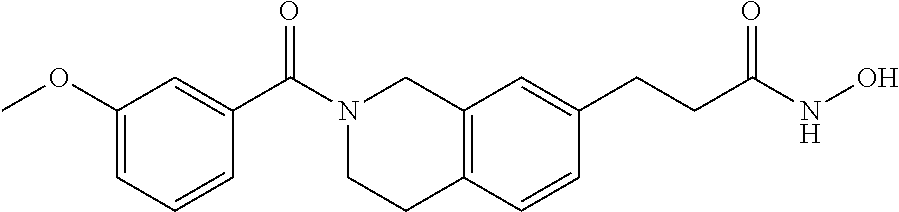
C12=C(C=CC(CCC(NO)=O)=C1)CCN(C(C1=CC(OC)=CC=C1)=O)C2
